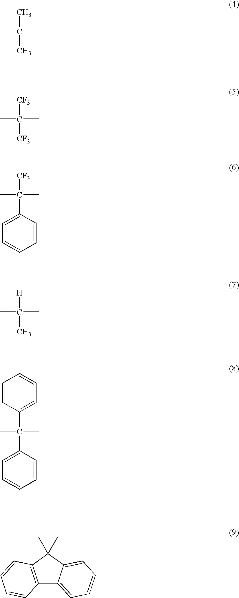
CC(C)(C)C.CC([CF3])([CF3])C.CC([CF3])(C1=CC=CC=C1)C.CC([H])(C)C.CC(C1=CC=CC=C1)(C1=CC=CC=C1)C.C12=C(C(C)(C)C3=CC=CC=C13)C=CC=C2
